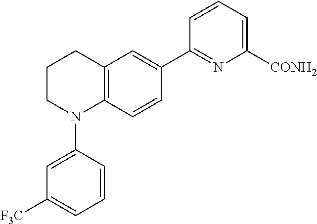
C12=C(C=CC(C3=NC([CONH2])=CC=C3)=C1)N(C1=CC([F3C])=CC=C1)CCC2
